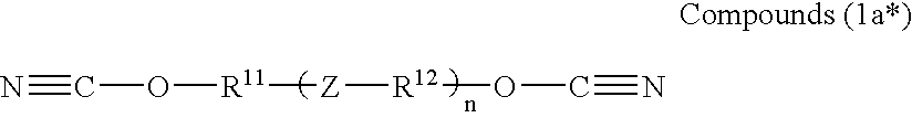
N#CO[R11][Z][R12]OC#N
